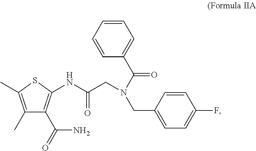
C1(C)=C(C)SC(NC(CN(C(C2=CC=CC=C2)=O)CC2=CC=C(F)C=C2)=O)=C1C(=O)N
